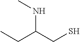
CCC(CS)NC
